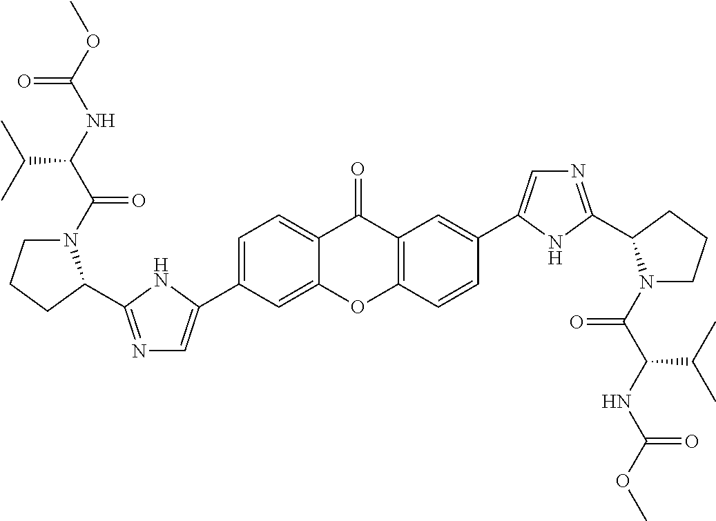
C1=C(C2=CN=C(C3N(C(C(NC(OC)=O)C(C)C)=O)CCC3)N2)C=C2C(=C1)C(=O)C1=C(O2)C=CC(C2=CN=C(C3N(C(C(NC(OC)=O)C(C)C)=O)CCC3)N2)=C1
